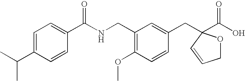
CC(C)C1=CC=C(C(NCC2=C(OC)C=CC(CC3(C(O)=O)OCC=C3)=C2)=O)C=C1
